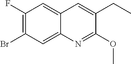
C1(F)=C(Br)C=C2C(=C1)C=C(CC)C(OC)=N2
